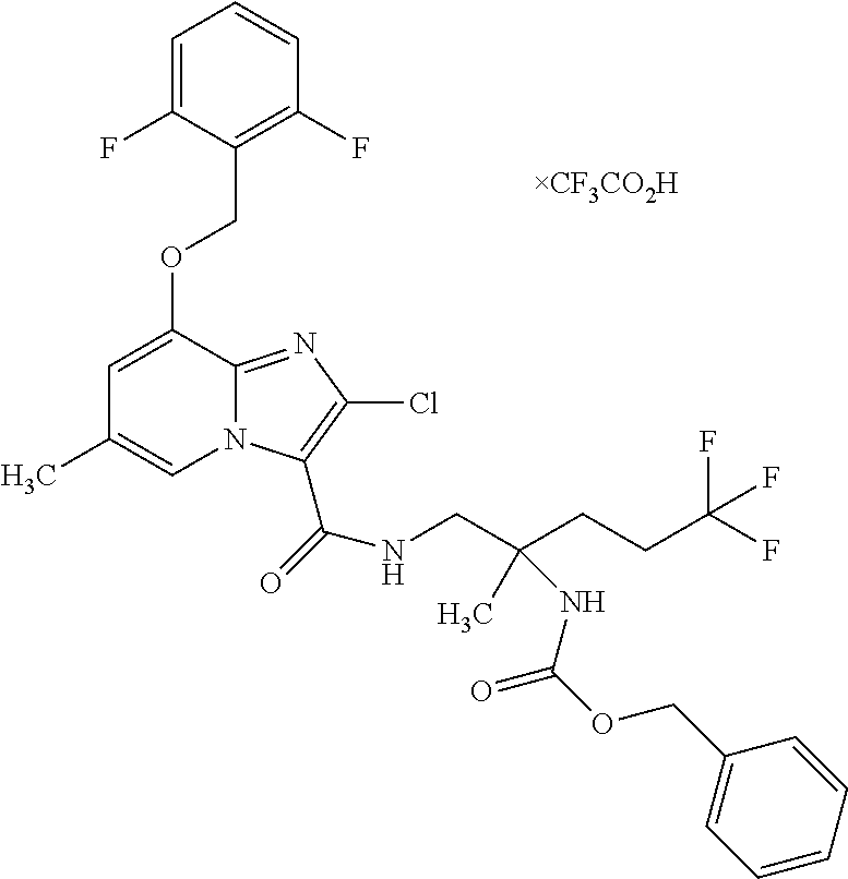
C1=C(OCC2=C(F)C=CC=C2F)C2=NC(Cl)=C(C(=O)NCC(CCC(F)(F)F)(C)NC(OCC3=CC=CC=C3)=O)N2C=C1C
